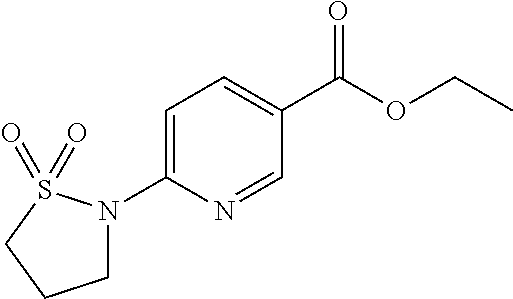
C1=C(N2CCCS2(=O)=O)N=CC(C(OCC)=O)=C1
